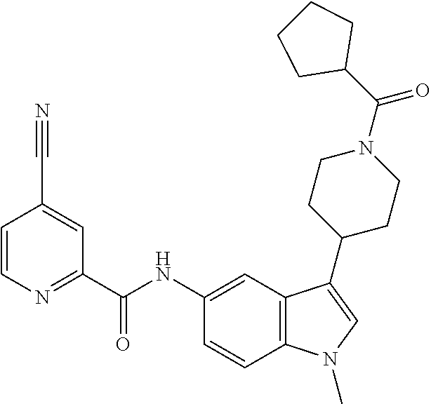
C1=CN=C(C(NC2=CC3=C(C=C2)N(C)C=C3C2CCN(C(C3CCCC3)=O)CC2)=O)C=C1C#N
